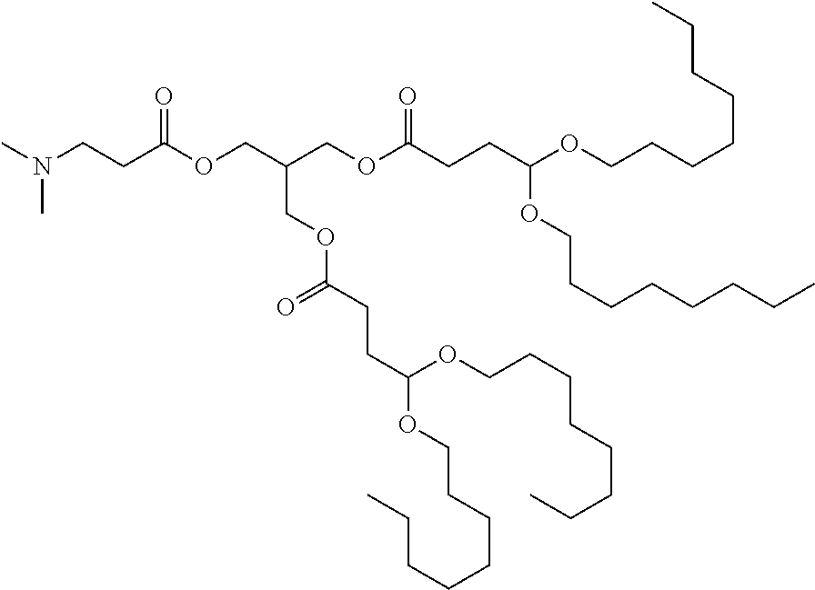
C(C(OCC(COC(CCC(OCCCCCCCC)OCCCCCCCC)=O)COC(=O)CCC(OCCCCCCCC)OCCCCCCCC)=O)CN(C)C
